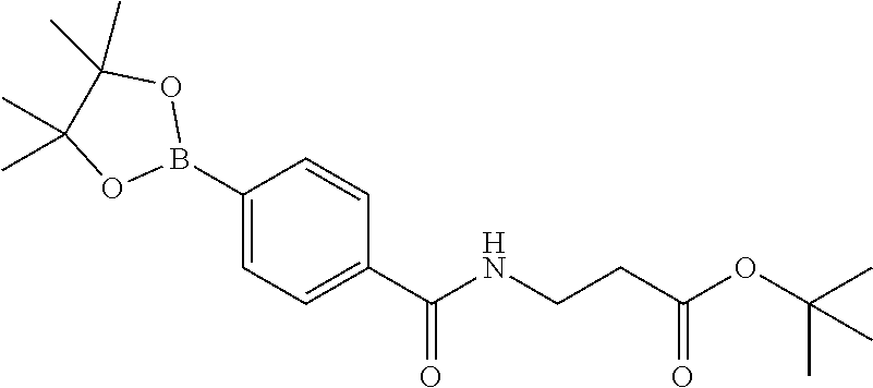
C1(B2OC(C)(C)C(C)(C)O2)=CC=C(C(NCCC(OC(C)(C)C)=O)=O)C=C1
